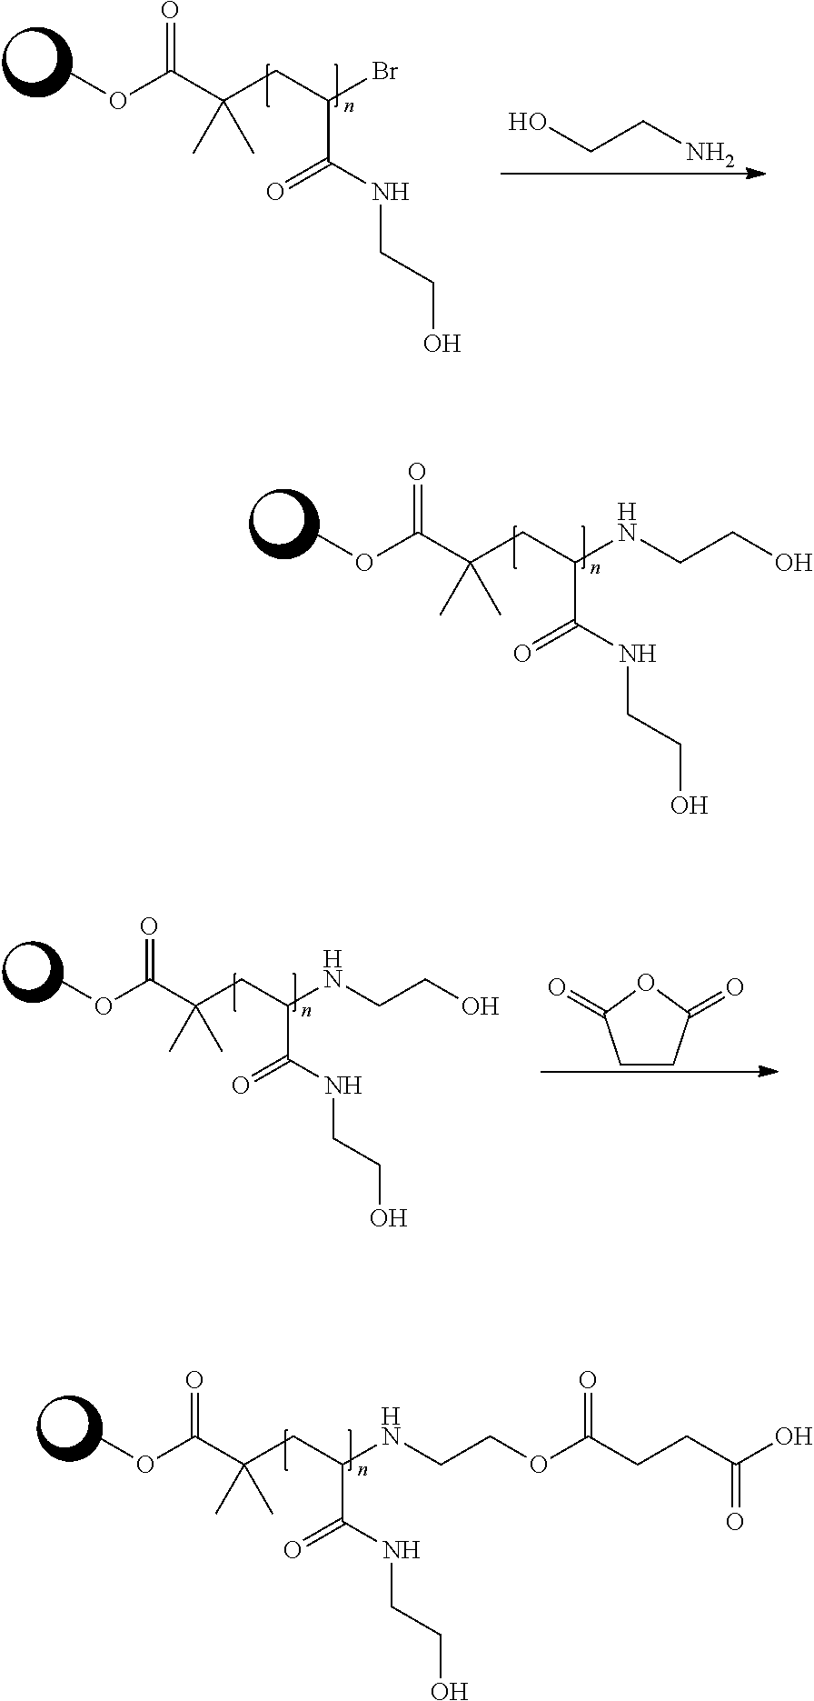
COC(C(CC(NCCO)C(NCCO)=O)(C)C)=O.COC(C(CC(NCCOC(CCC(O)=O)=O)C(NCCO)=O)(C)C)=O.COC(C(CC(Br)C(NCCO)=O)(C)C)=O.OCCN.COC(C(CC(NCCO)C(NCCO)=O)(C)C)=O.C1CC(=O)OC1=O
